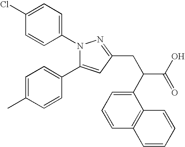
N1(C2=CC=C(Cl)C=C2)C(C2=CC=C(C)C=C2)=CC(CC(C2=CC=CC3=C2C=CC=C3)C(O)=O)=N1
